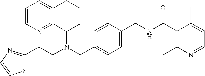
N(CC1=CC=C(CNC(C2=C(C)N=CC=C2C)=O)C=C1)(C1CCCC2=CC=CN=C12)CCC1=NC=CS1
